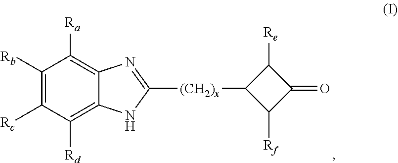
C1([Rb])=C([Rc])C([Rd])=C2C(=C1[Ra])N=C([(CH2)x]C1C([Rf])C(=O)C1[Re])N2
